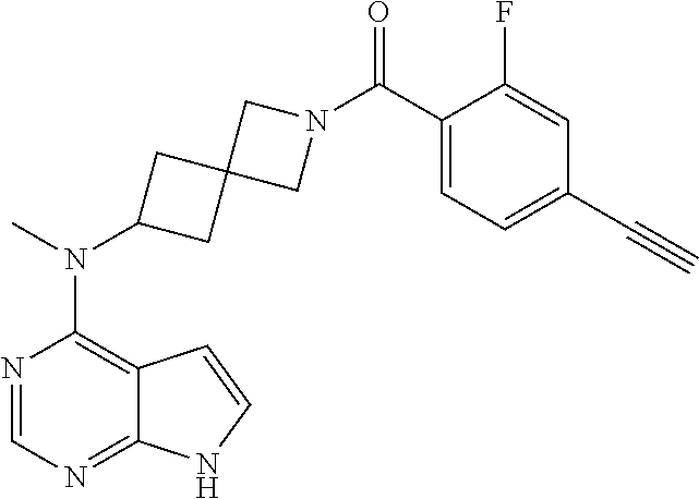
N1=CN=C2C(=C1N(C)C1CC3(C1)CN(C(C1=CC=C(C#C)C=C1F)=O)C3)C=CN2
